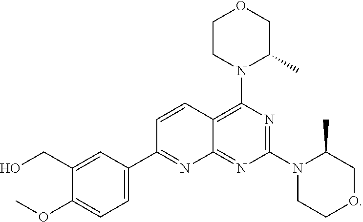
C1(C2=NC3=NC(N4C(C)COCC4)=NC(N4CCOCC4C)=C3C=C2)=CC=C(OC)C(CO)=C1
